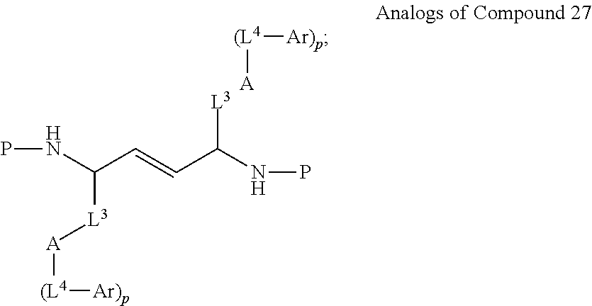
PNC(C=CC(NP)[L3])[L3][A][(L4][Ar)p].[(L4]([A])[Ar)p]
